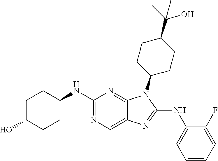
N1=C(NC2CCC(O)CC2)N=C2C(=C1)N=C(NC1=CC=CC=C1F)N2C1CCC(C(C)(O)C)CC1
